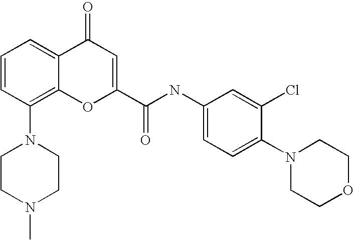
C1=CC(N2CCN(C)CC2)=C2C(=C1)C(=O)C=C(C(=O)NC1=CC=C(N3CCOCC3)C(Cl)=C1)O2
